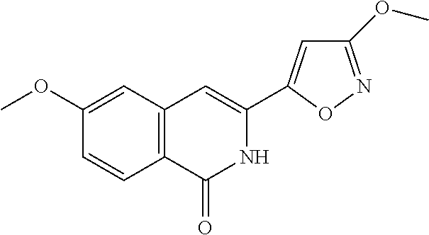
C12=C(C(=O)NC(C3=CC(OC)=NO3)=C1)C=CC(OC)=C2
